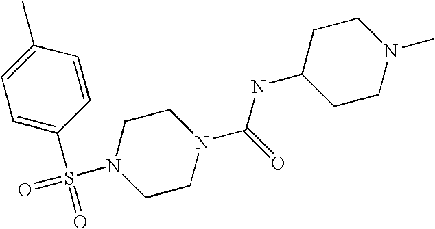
C1CN(S(=O)(C2=CC=C(C)C=C2)=O)CCN1C(=O)NC1CCN(C)CC1
